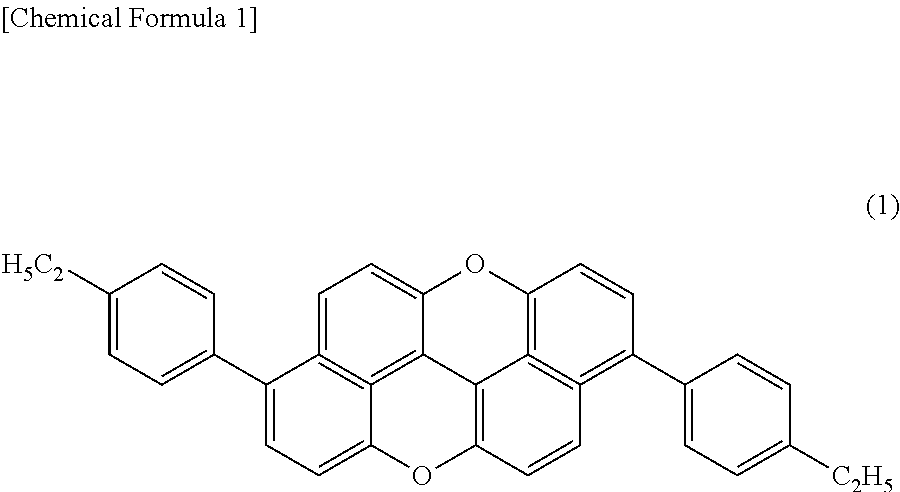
C1=C(C2=CC=C3C4=C2=CC=C2C=4C4=C(O3)C=CC3=C4=C(O2)C=CC=3C2=CC=C([C2H5])C=C2)C=CC([H5C2])=C1
